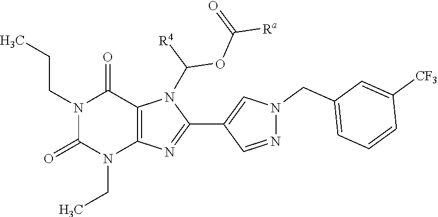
N1(CCC)C(=O)N(CC)C2=C(C1=O)N(C([R4])OC([Ra])=O)C(C1=CN(CC3=CC=CC([CF3])=C3)N=C1)=N2
